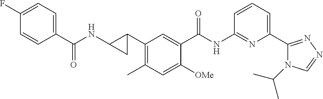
C1(C2CC2NC(=O)C2=CC=C(F)C=C2)=C(C)C=C([OMe])C(C(NC2=NC(C3=NN=CN3C(C)C)=CC=C2)=O)=C1
